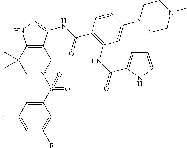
C1C2=C(C(C)(C)CN1S(=O)(=O)C1=CC(F)=CC(F)=C1)NN=C2NC(C1=C(NC(=O)C2=CC=CN2)C=C(N2CCN(C)CC2)C=C1)=O
